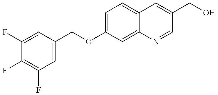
C1(F)=CC(COC2=CC=C3C(=C2)N=CC(CO)=C3)=CC(F)=C1F
